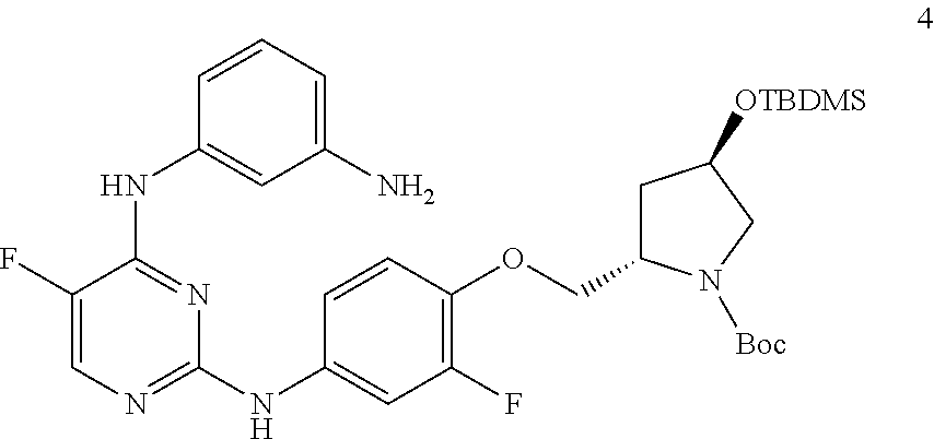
C1(F)=CN=C(NC2=CC(F)=C(OCC3CC([OTBDMS])CN3[Boc])C=C2)N=C1NC1=CC(N)=CC=C1
